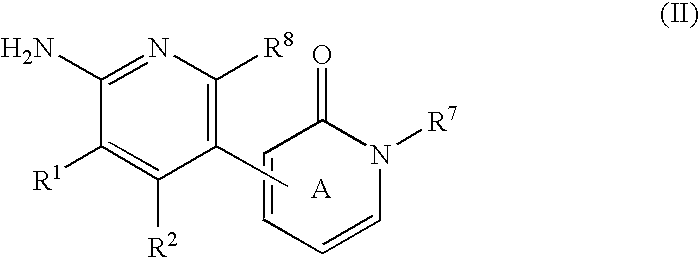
C1=CN([R7])C(=O)C=C1.C1(C)=C([R8])N=C(N)C([R1])=C1[R2].[A]
